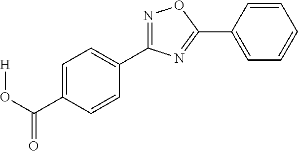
[H]OC(C1=CC=C(C2=NOC(C3=CC=CC=C3)=N2)C=C1)=O
